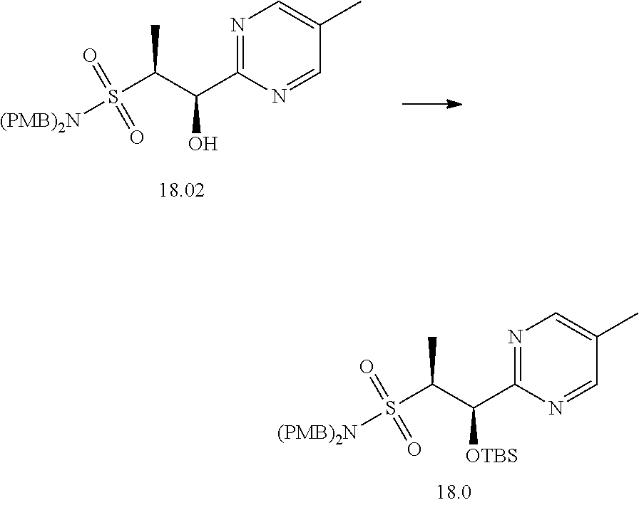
N1=C(C(C(S(=O)(=O)[(PMB)2N])C)[OTBS])N=CC(C)=C1.N1=C(C(C(S(=O)(=O)[(PMB)2N])C)O)N=CC(C)=C1
